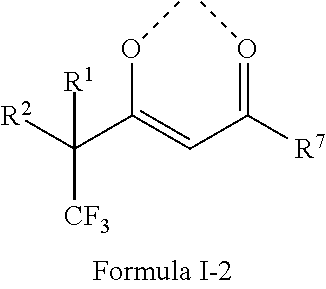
[R2]C(C(=CC([R7])=OC)OC)([R1])[CF3]
